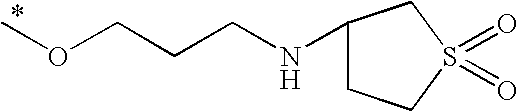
N(CCCOC)C1CCS(=O)(=O)C1
